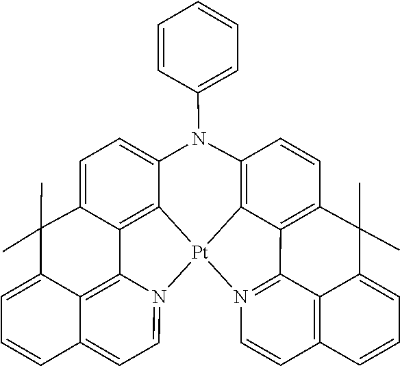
C1=C2C3=C4C(=C1)N(C1=CC=CC=C1)C1=C5C6=C(C=C1)C(C)(C)C1=CC=CC7=C1C6=N(C=C7)[Pt]45N1=CC=C4C(=C31)C(=CC=C4)C2(C)C
